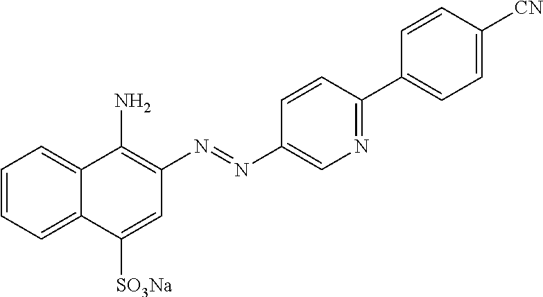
C1=CC=C2C(=C1)C(N)=C(N=NC1=CN=C(C3=CC=C([CN])C=C3)C=C1)C=C2[SO3Na]
